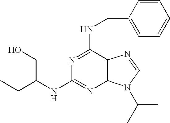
N1=C(NCC2=CC=CC=C2)C2=C(N=C1NC(CO)CC)N(C(C)C)C=N2
